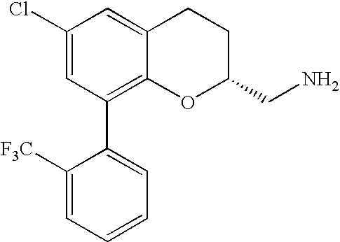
C1(Cl)=CC(C2=CC=CC=C2[F3C])=C2C(=C1)CCC(CN)O2
